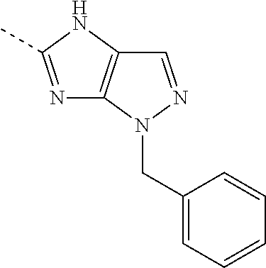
N1=C(C)NC2=C1N(CC1=CC=CC=C1)N=C2
